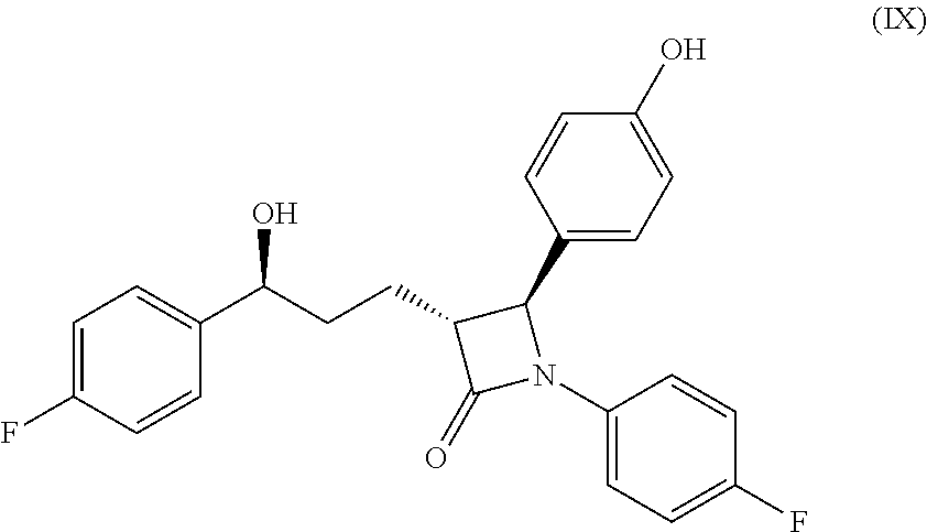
C1=C(F)C=CC(C(CCC2C(C3=CC=C(O)C=C3)N(C3=CC=C(F)C=C3)C2=O)O)=C1
